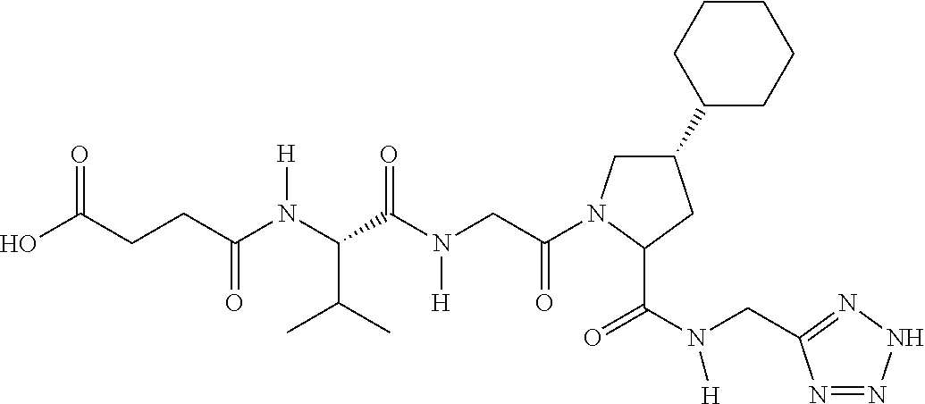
C1(C2CCCCC2)CN(C(CN(C(C(N(C(CCC(O)=O)=O)[H])C(C)C)=O)[H])=O)C(C(N(CC2=NNN=N2)[H])=O)C1
